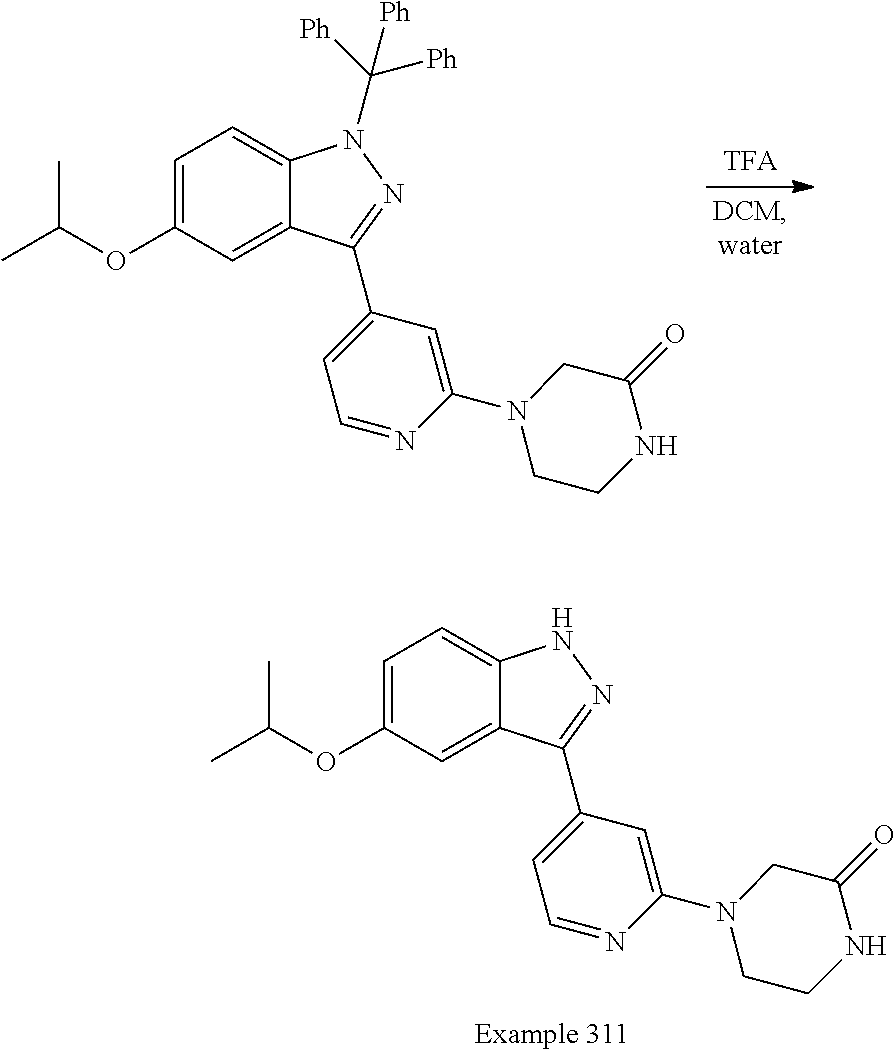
C1=C(OC(C)C)C=C2C(=C1)NN=C2C1=CC=NC(N2CCNC(=O)C2)=C1.C1=C(OC(C)C)C=C2C(=C1)N(C([Ph])([Ph])[Ph])N=C2C1=CC=NC(N2CCNC(=O)C2)=C1
